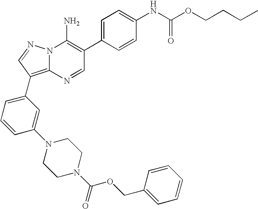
N12C(=C(C3=CC=CC(N4CCN(C(=O)OCC5=CC=CC=C5)CC4)=C3)C=N1)N=CC(C1=CC=C(NC(OCCCC)=O)C=C1)=C2N
